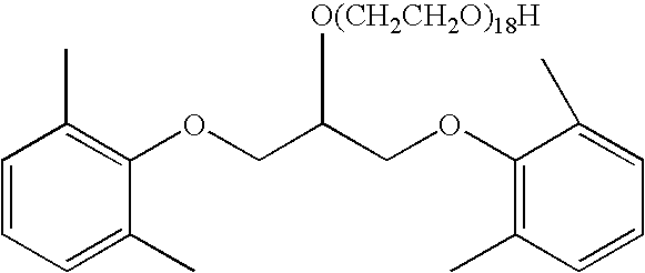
C1=CC=C(C)C(OCC(COC2=C(C)C=CC=C2C)[O(CH2CH2O)18H])=C1C
